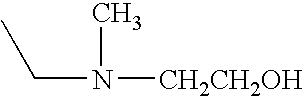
CCN(C)[CH2CH2OH]
